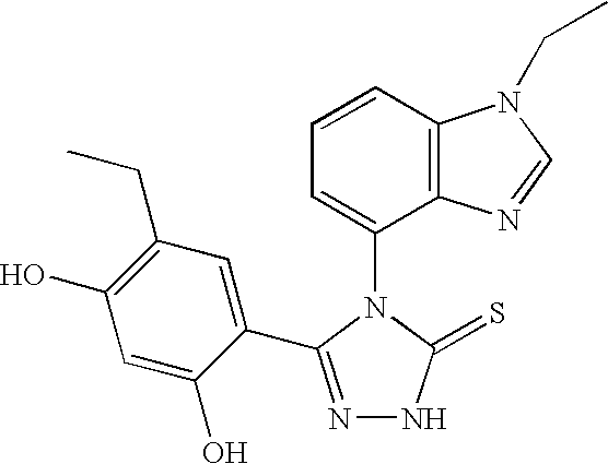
C1=CC2=C(C(N3C(=S)NN=C3C3=CC(CC)=C(O)C=C3O)=C1)N=CN2CC
